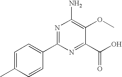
C1=C(C)C=CC(C2=NC(N)=C(OC)C(C(O)=O)=N2)=C1
